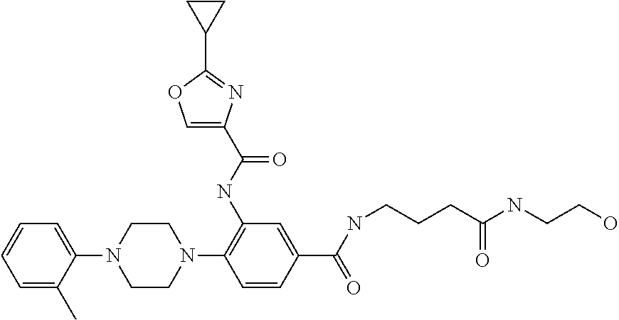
C1(C)=CC=CC=C1N1CCN(C2=C(NC(C3=COC(C4CC4)=N3)=O)C=C(C(=O)NCCCC(NCCO)=O)C=C2)CC1
